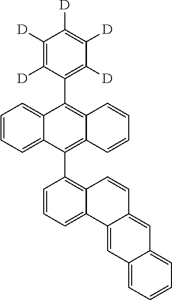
C12=CC=CC=C1C=C1C(=C2)C2=CC=CC(C3=C4C(=C(C5=C([D])C([D])=C([D])C([D])=C5[D])C5=CC=CC=C35)C=CC=C4)=C2C=C1
